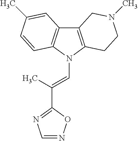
C12=C(N(C=C(C)C3=NC=NO3)C3=C1C=C(C)C=C3)CCN(C)C2
